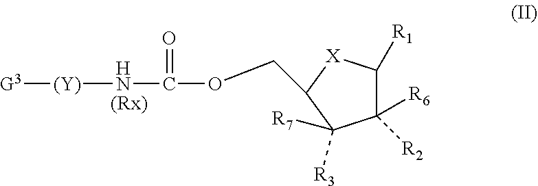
[(Y)](NC(OCC1[X]C([R1])C([R6])([R2])C1([R3])[R7])=O)[G3]
